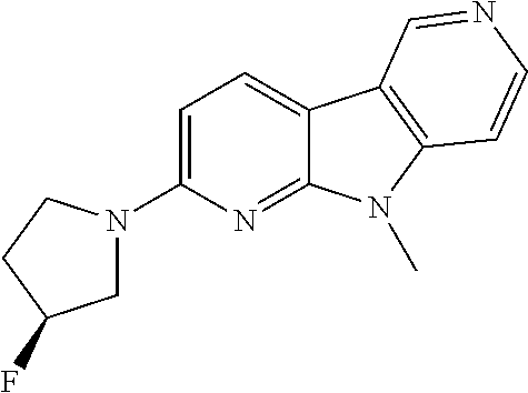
N1(C2=CC=C3C(=N2)N(C)C2=C3C=NC=C2)CC(F)CC1
